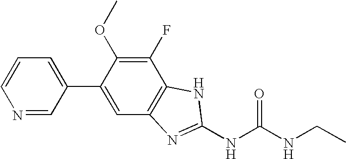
C1(C2=CC3=C(C(F)=C2OC)NC(NC(NCC)=O)=N3)=CC=CN=C1
